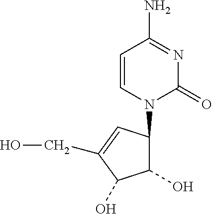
C1=CN(C2C(O)C(O)C(CO)=C2)C(=O)N=C1N
